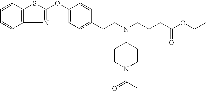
C12=C(C=CC=C1)SC(OC1=CC=C(CCN(CCCC(=O)OCC)C3CCN(C(C)=O)CC3)C=C1)=N2
